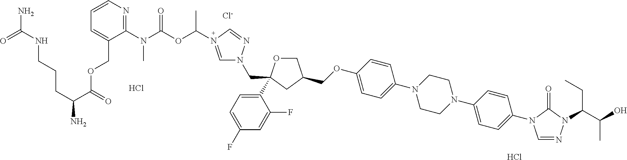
Cl.C(OC1=CC=C(N2CCN(C3=CC=C(N4C=NN(C(CC)C(O)C)C4=O)C=C3)CC2)C=C1)C1COC(C2=CC=C(F)C=C2F)(CN2C=N(C(C)OC(N(C3=NC=CC=C3COC(C(CCCNC(N)=O)N)=O)C)=O)C=N2)C1.[Cl-].Cl
